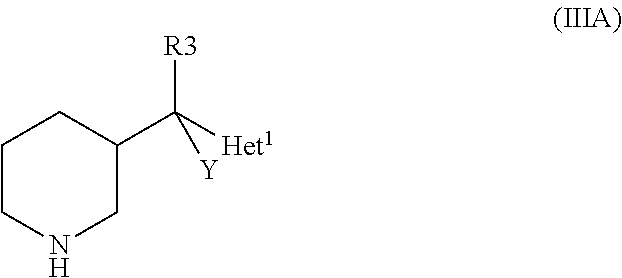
C1CNCC(C([Het1])([R3])[Y])C1
